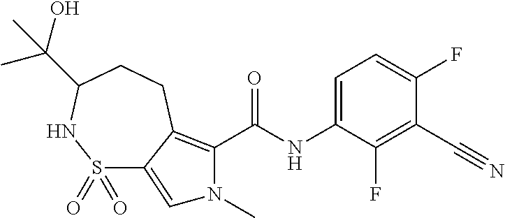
C1(C#N)=C(F)C(NC(=O)C2=C3C(=CN2C)S(=O)(=O)NC(C(O)(C)C)CC3)=CC=C1F
